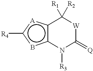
c12c(bc([R4])[A]1)N([R3])C(=[Q])[W]C2([R1])[R2]
